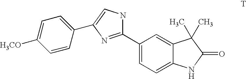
C1(C2=CC=C3C(=C2)C(C)(C)C(=O)N3)=NC(C2=CC=C([H3CO])C=C2)=CN1
